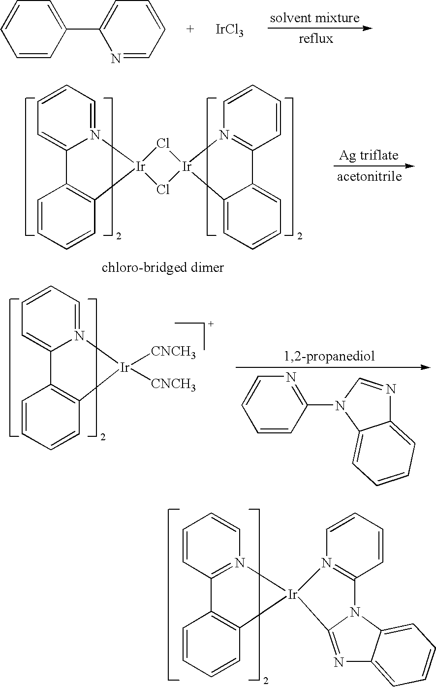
C1=CC(C2=CC=CC=N2)=CC=C1.[IrCl3].N12=CC=CC=C1C1=C(C=CC=C1)[Ir]21Cl[Ir]2(Cl1)N1=C(C=CC=C1)C1=CC=CC=C12.N12=CC=CC=C1C1=C(C=CC=C1)[Ir]2([CNCH3])[CNCH3].C12=CC=CC=C1N(C1=NC=CC=C1)C=N2.N12=C(C=CC=C1)C1=C(C=CC=C1)[Ir]21N2=C(C=CC=C2)N2C1=NC1=CC=CC=C21
